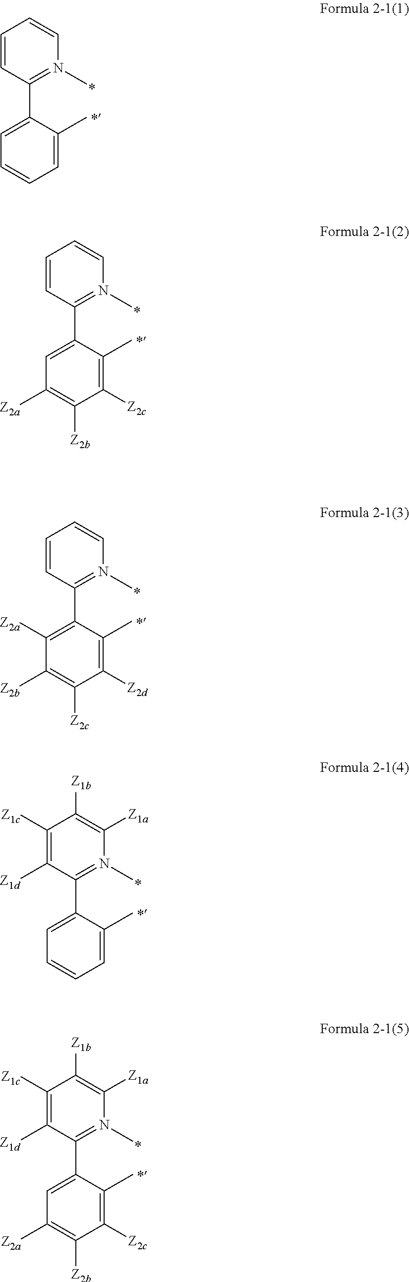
C1=CC(C2=CC=CC=C2C)=N(C)C=C1.C1=CC(C2=CC([Z2a])=C([Z2b])C([Z2c])=C2C)=N(C)C=C1.C1=CC(C2=C([Z2a])C([Z2b])=C([Z2c])C([Z2d])=C2C)=N(C)C=C1.C1([Z1c])=C([Z1d])C(C2=CC=CC=C2C)=N(C)C([Z1a])=C1[Z1b].C1([Z1c])=C([Z1d])C(C2=CC([Z2a])=C([Z2b])C([Z2c])=C2C)=N(C)C([Z1a])=C1[Z1b]
